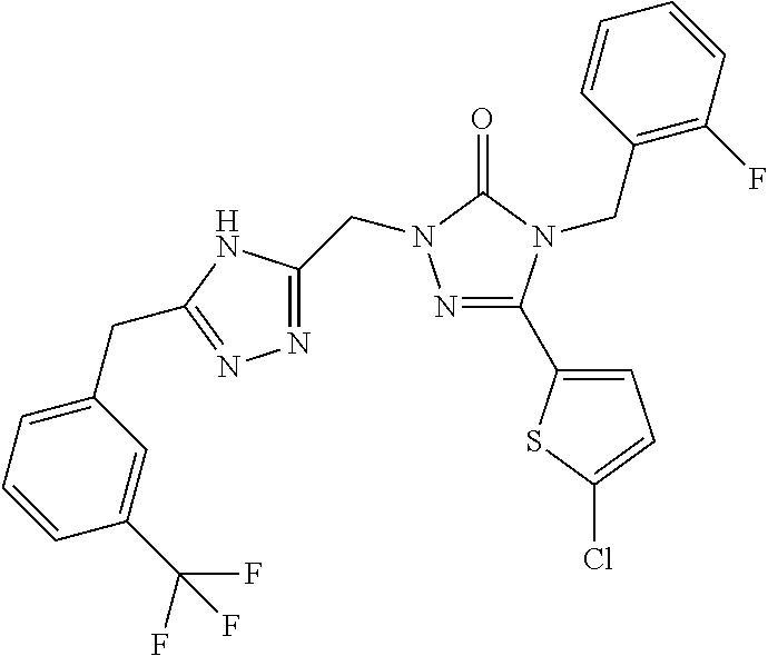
N1=C(C2=CC=C(Cl)S2)N(CC2=C(F)C=CC=C2)C(=O)N1CC1=NN=C(CC2=CC=CC(C(F)(F)F)=C2)N1
